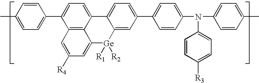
C12=C3C(=CC=C1C1=CC=C(C)C=C1)C1=CC=C(C4=CC=C(N(C5=CC=C(C)C=C5)C5=CC=C([R3])C=C5)C=C4)C=C1[Ge]([R1])([R2])C3=CC([R4])=C2
